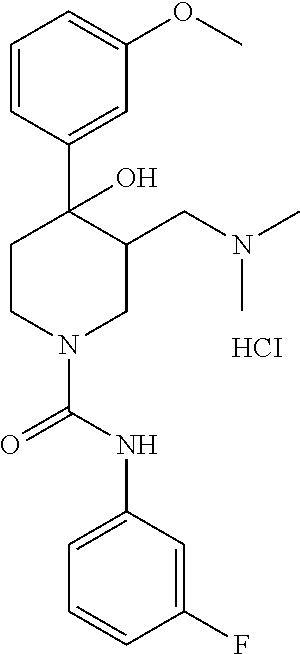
[HCI].C1=CC(C2(O)CCN(C(NC3=CC=CC(F)=C3)=O)CC2CN(C)C)=CC(OC)=C1
